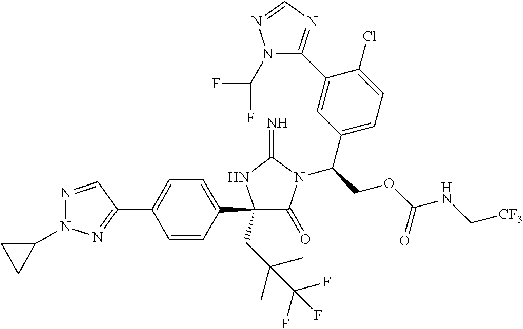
C1(C2=CC=C(C3(CC(C)(C)C(F)(F)F)C(=O)N(C(COC(NC[CF3])=O)C4=CC=C(Cl)C(C5=NC=NN5C(F)F)=C4)C(=N)N3)C=C2)=NN(C2CC2)N=C1
